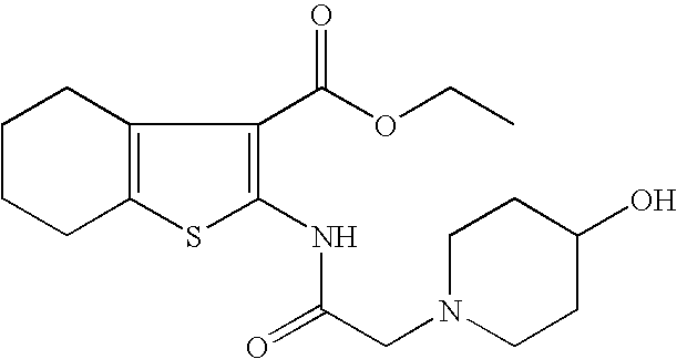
C1CCC2=C(C(C(OCC)=O)=C(NC(=O)CN3CCC(O)CC3)S2)C1
